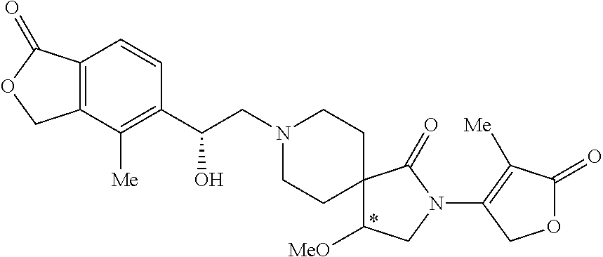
C1(C(CN2CCC3(CC2)C([MeO])CN(C2=C([Me])C(=O)OC2)C3=O)O)=C([Me])C2=C(C=C1)C(=O)OC2
